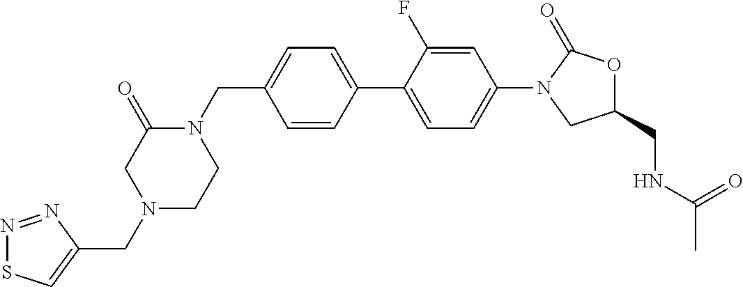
C1=CC(CN2C(=O)CN(CC3=CSN=N3)CC2)=CC=C1C1=CC=C(N2CC(CNC(C)=O)OC2=O)C=C1F
